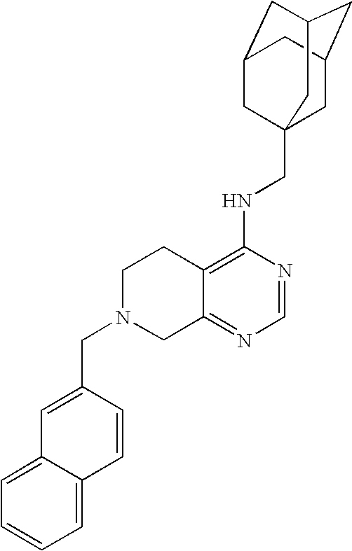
C12=C(NCC34CC5CC(CC(C3)C5)C4)N=CN=C1CN(CC1=CC3=CC=CC=C3C=C1)CC2
